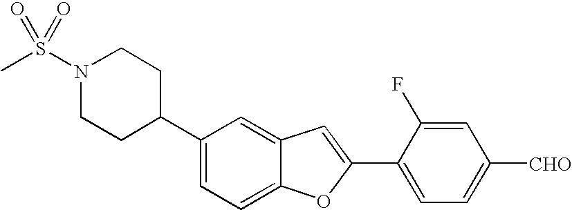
C1(C2CCN(S(C)(=O)=O)CC2)=CC=C2C(=C1)C=C(C1=CC=C([CHO])C=C1F)O2
